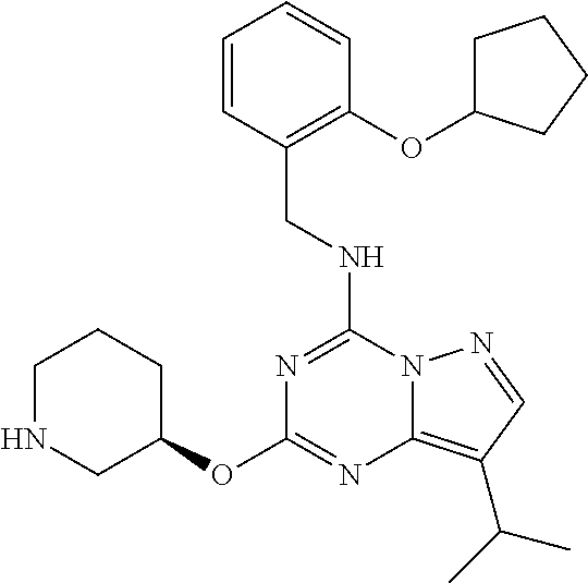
C(NC1=NC(OC2CCCNC2)=NC2=C(C(C)C)C=NN12)C1=C(OC2CCCC2)C=CC=C1
